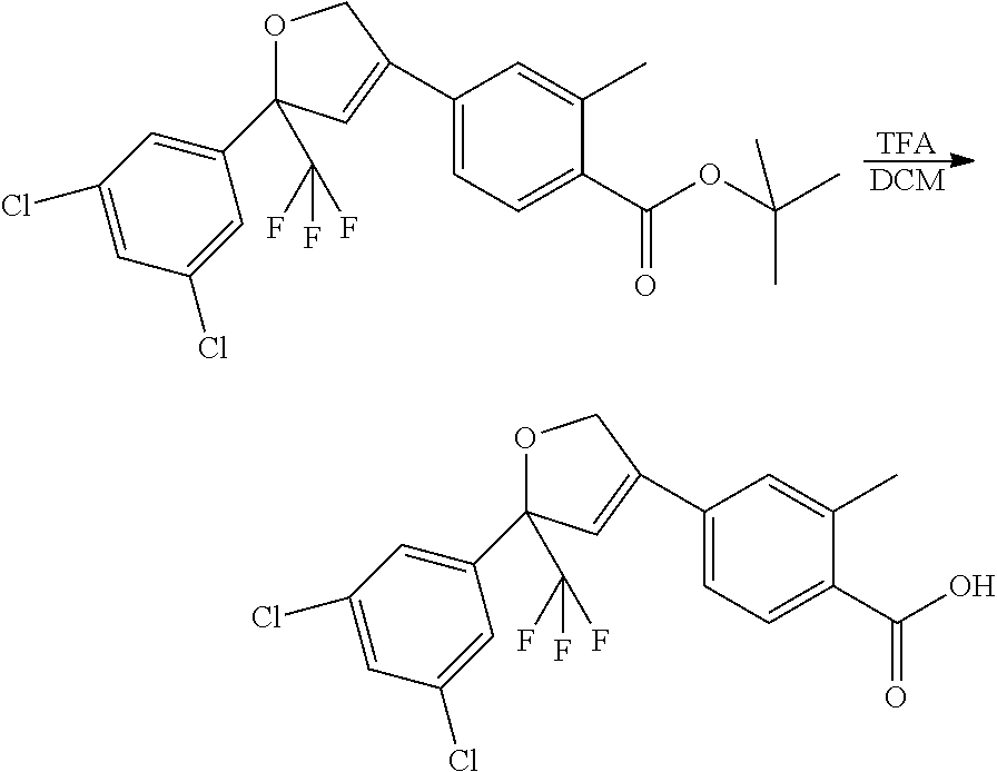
[TFA].[DCM].C1(C(F)(F)F)(C2=CC(Cl)=CC(Cl)=C2)OCC(C2=CC=C(C(OC(C)(C)C)=O)C(C)=C2)=C1.C1(C(F)(F)F)(C2=CC(Cl)=CC(Cl)=C2)OCC(C2=CC=C(C(O)=O)C(C)=C2)=C1
